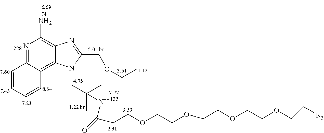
N1=C2C(=C3C(=C1N)N=C(COCC)N3CC(C)(C)NC(CCOCCOCCOCCOCC[N3])=O)C=CC=C2
